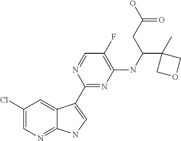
C1(Cl)=CN=C2C(=C1)C(C1=NC(NC(C3(C)COC3)CC(O)=O)=C(F)C=N1)=CN2
